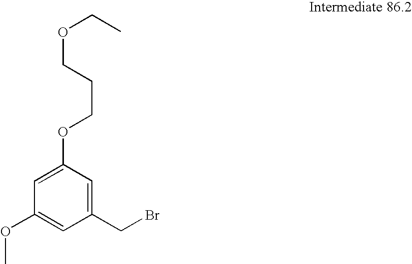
O(CCCOC1=CC(OC)=CC(CBr)=C1)CC
